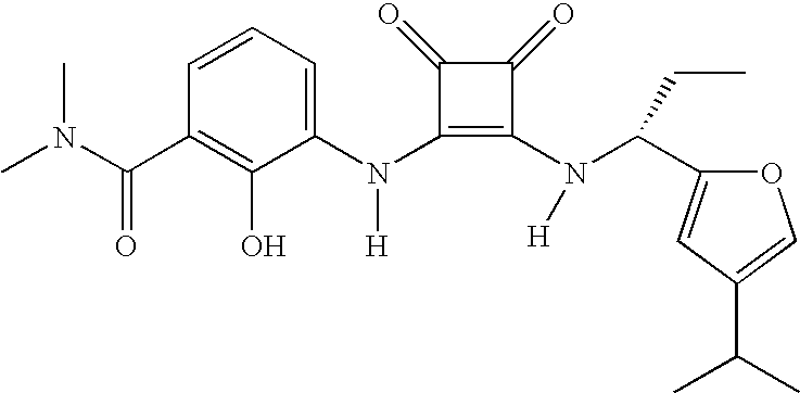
C(C1=C(O)C(N(C2=C(N(C(C3=CC(C(C)C)=CO3)CC)[H])C(=O)C2=O)[H])=CC=C1)(=O)N(C)C
